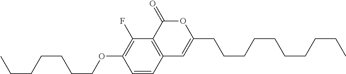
C1=CC2=C(C(F)=C1OCCCCCCC)C(=O)OC(CCCCCCCCCC)=C2
